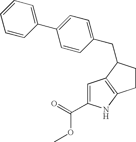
C1=C(C(=O)OC)NC2=C1C(CC1=CC=C(C3=CC=CC=C3)C=C1)CC2
